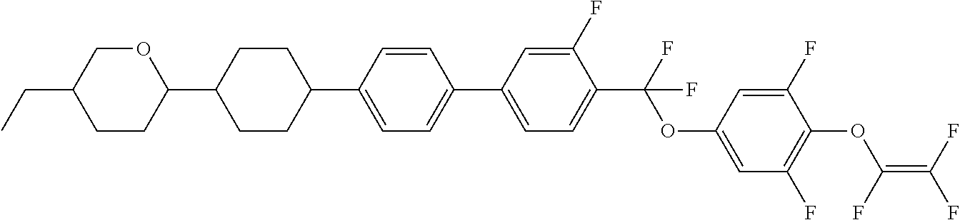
C1(C2=CC=C(C3CCC(C4OCC(CC)CC4)CC3)C=C2)=CC=C(C(F)(OC2=CC(F)=C(OC(=C(F)F)F)C(F)=C2)F)C(F)=C1
